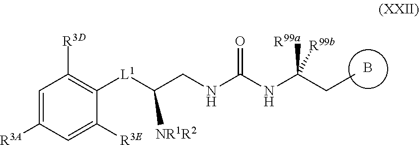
B.C(CNC(NC(CC)([R99a])[R99b])=O)([L1]C1=C([R3D])C=C([R3A])C=C1[R3E])[NR1R2]
